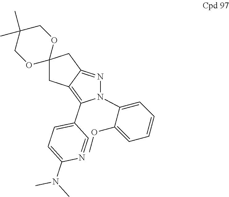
N1(C2=CC=CC=C2OC)N=C2C(=C1C1=CC=C(N(C)C)N=C1)CC1(C2)OCC(C)(C)CO1
